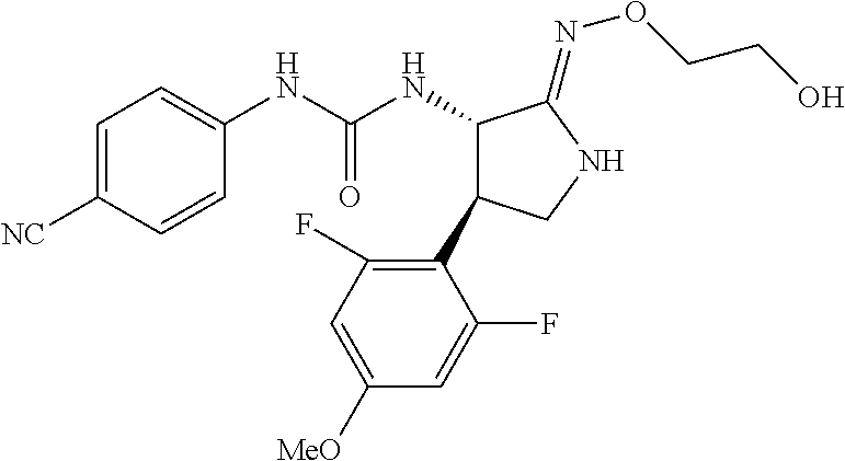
C1(NC(NC2C(C3=C(F)C=C([OMe])C=C3F)CNC2=NOCCO)=O)=CC=C([CN])C=C1
